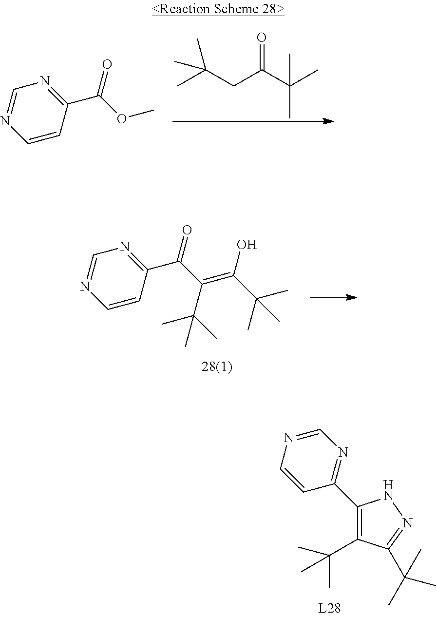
C1=NC=CC(C(=O)C(=C(C(C)(C)C)O)C(C)(C)C)=N1.N1=CN=C(C2=C(C(C)(C)C)C(C(C)(C)C)=NN2)C=C1.C1=NC=CC(C(OC)=O)=N1.C(C(C(C)(C)C)=O)C(C)(C)C
